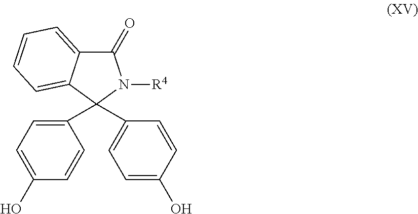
C1(C2(C3=CC=C(O)C=C3)N([R4])C(=O)C3=CC=CC=C23)=CC=C(O)C=C1
